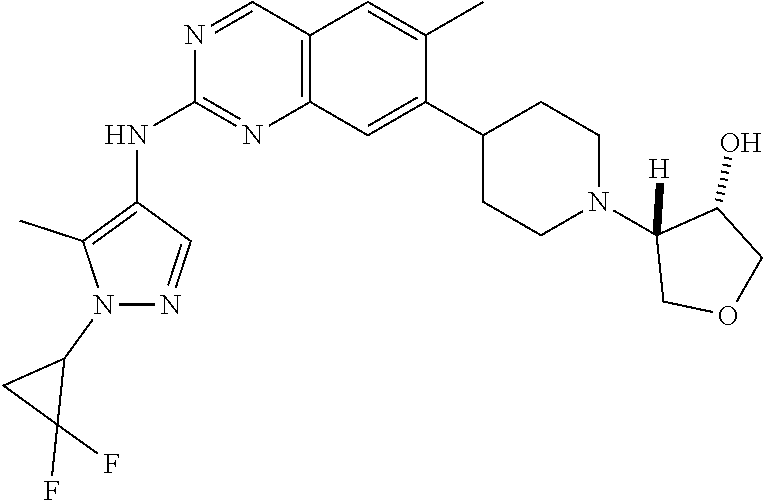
C12=C(C=C(C3CCN(C4([H])COCC4O)CC3)C(C)=C1)N=C(NC1=C(C)N(C3CC3(F)F)N=C1)N=C2
